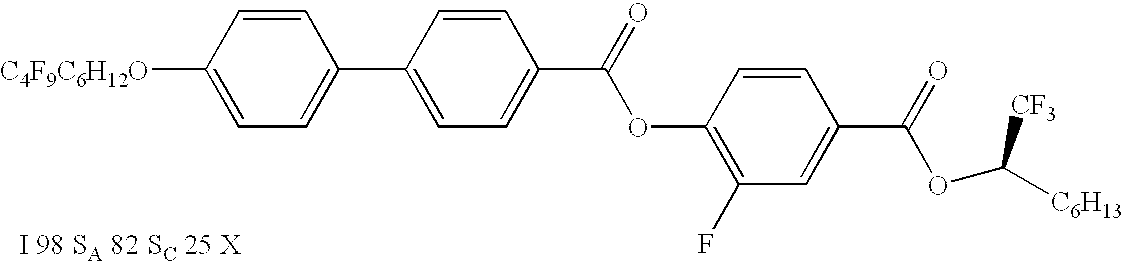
C1([C4F9C6H12O])=CC=C(C2=CC=C(C(=O)OC3=C(F)C=C(C(=O)OC([C6H13])[CF3])C=C3)C=C2)C=C1
